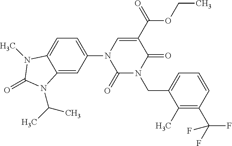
C12=CC(N3C(=O)N(CC4=CC=CC(C(F)(F)F)=C4C)C(=O)C(C(=O)OCC)=C3)=CC=C1N(C)C(=O)N2C(C)C
